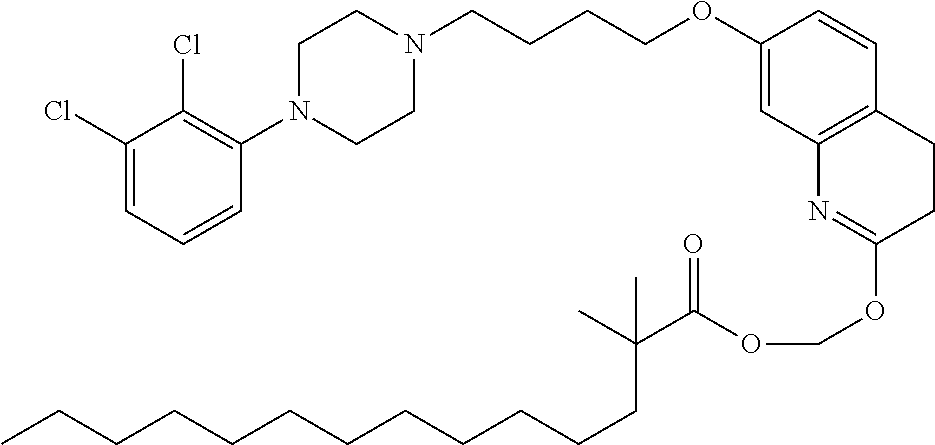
C1(Cl)=CC=CC(N2CCN(CCCCOC3=CC4=C(C=C3)CCC(OCOC(C(C)(CCCCCCCCCCCC)C)=O)=N4)CC2)=C1Cl
